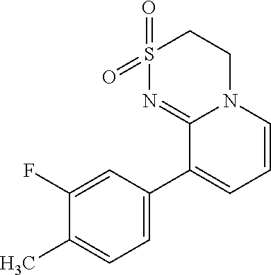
S1(=O)(=O)N=C2N(CC1)C=CC=C2C1=CC=C(C)C(F)=C1
